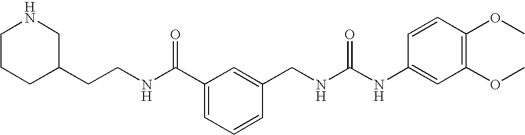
C1CNCC(CCNC(C2=CC=CC(CNC(NC3=CC(OC)=C(OC)C=C3)=O)=C2)=O)C1
